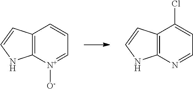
C12=C(N=CC=C1Cl)NC=C2.C12=C([N+]([O-])=CC=C1)NC=C2
